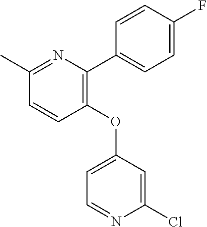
C1=CC(OC2=CC=NC(Cl)=C2)=C(C2=CC=C(F)C=C2)N=C1C
